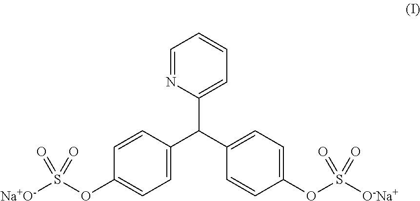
C1=CC(OS([Na+O-])(=O)=O)=CC=C1C(C1=CC=C(OS([O-Na+])(=O)=O)C=C1)C1=CC=CC=N1
